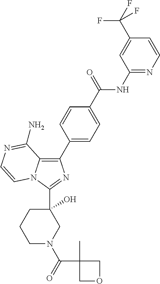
C12=C(C3=CC=C(C(=O)NC4=NC=CC(C(F)(F)F)=C4)C=C3)N=C(C3(O)CCCN(C(=O)C4(C)COC4)C3)N1C=CN=C2N
